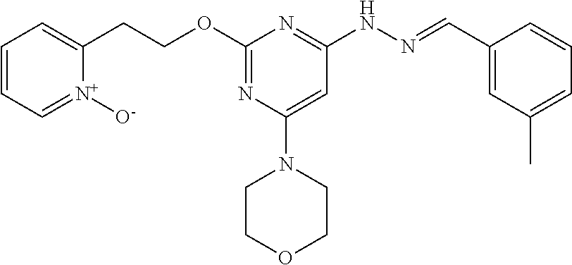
O(C1=NC(N2CCOCC2)=CC(NN=CC2=CC(C)=CC=C2)=N1)CCC1=CC=CC=[N+]1[O-]
